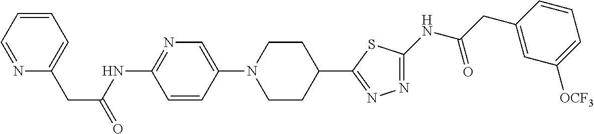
N1=CC=CC=C1CC(=O)NC1=NC=C(N2CCC(C3=NN=C(NC(CC4=CC([OCF3])=CC=C4)=O)S3)CC2)C=C1
